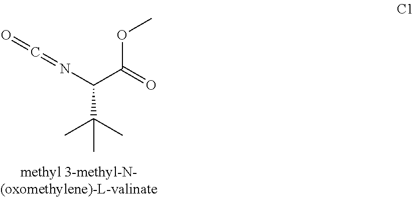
O=C=NC(C(=O)OC)C(C)(C)C
